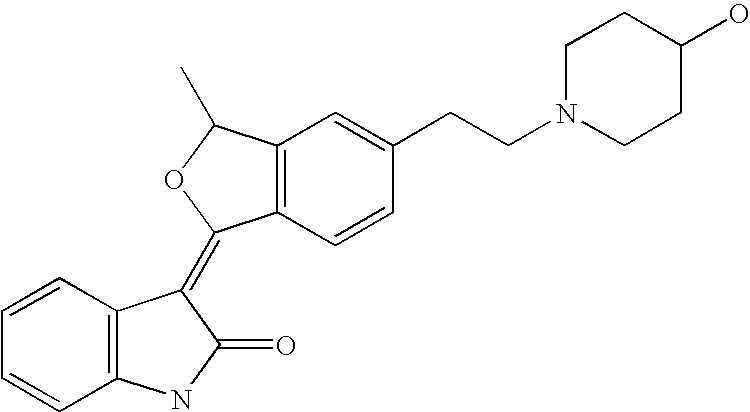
C1=CC=CC2=C1C(=C1C3=C(C(C)O1)C=C(CCN1CCC(O)CC1)C=C3)C(=O)N2
